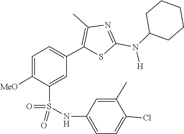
C1CC(N(C2=NC(C)=C(C3=CC=C([MeO])C(S(=O)(NC4=CC=C(Cl)C(C)=C4)=O)=C3)S2)[H])CCC1
